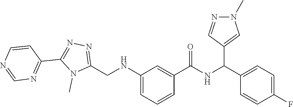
C(C1=CC=C(F)C=C1)(NC(C1=CC(NCC2=NN=C(C3=NC=NC=C3)N2C)=CC=C1)=O)C1=CN(C)N=C1
